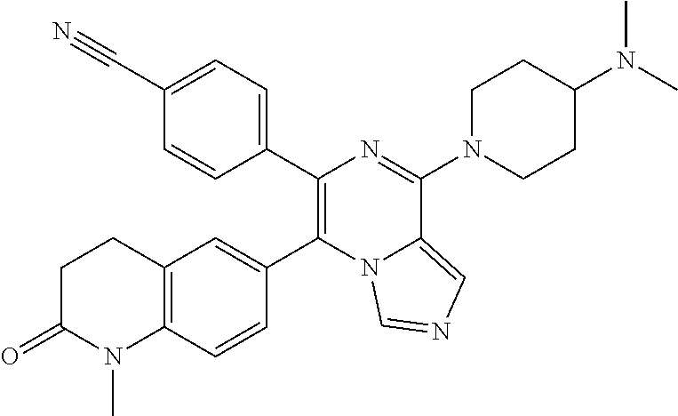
C12=C(C=CC(C3=C(C4=CC=C(C#N)C=C4)N=C(N4CCC(N(C)C)CC4)C4=CN=CN34)=C1)N(C)C(=O)CC2
